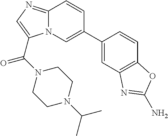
C12=NC=C(C(N3CCN(C(C)C)CC3)=O)N1C=C(C1=CC3=C(C=C1)OC(N)=N3)C=C2
